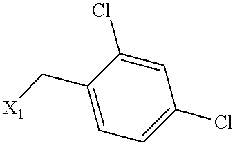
C1=C(C[X1])C(Cl)=CC(Cl)=C1
